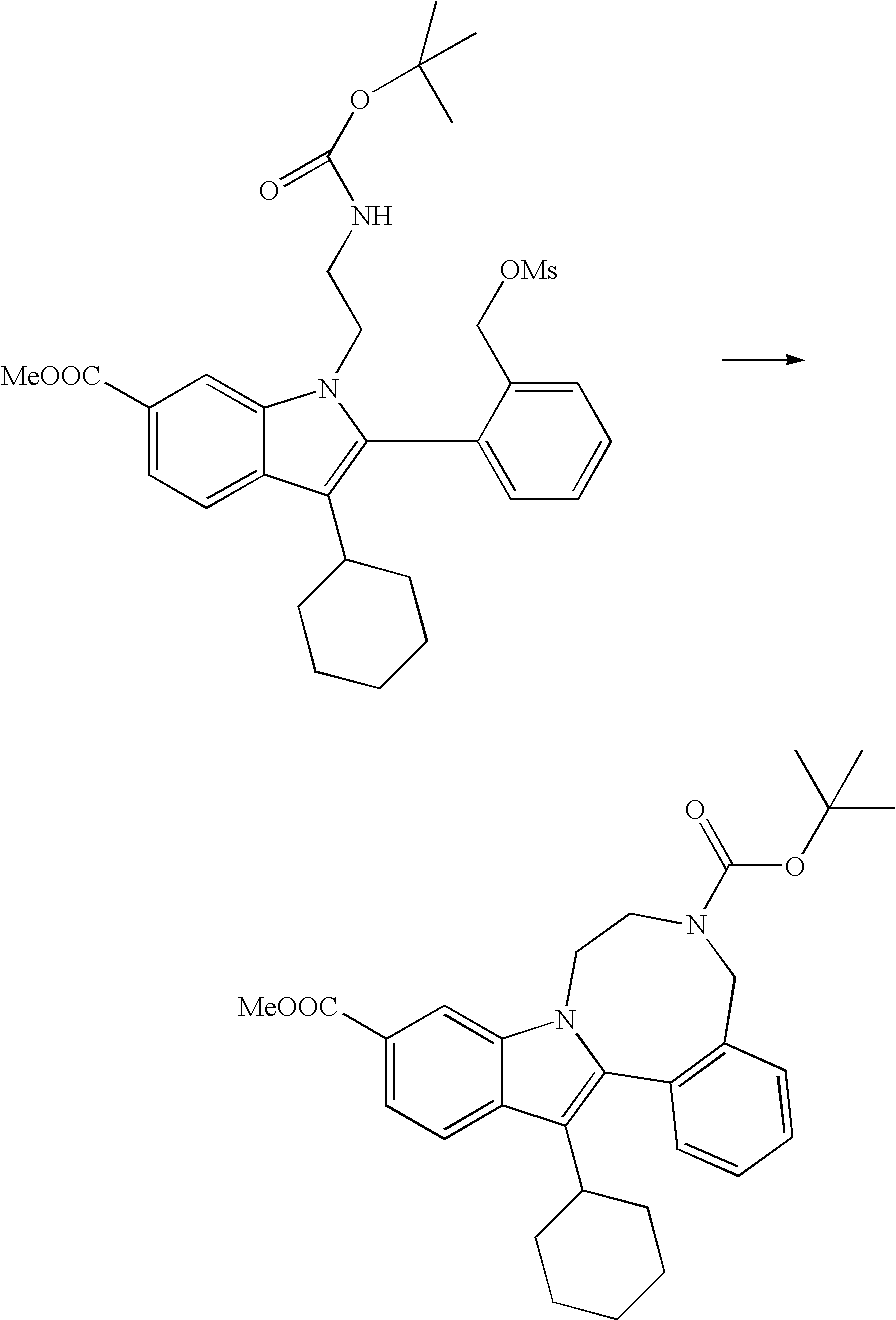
C1([MeOOC])=CC=C2C(=C1)N(CCNC(OC(C)(C)C)=O)C(C1=CC=CC=C1C[OMs])=C2C1CCCCC1.C1([MeOOC])=CC=C2C(=C1)N1C(=C2C2CCCCC2)C2=C(CN(C(OC(C)(C)C)=O)CC1)C=CC=C2
